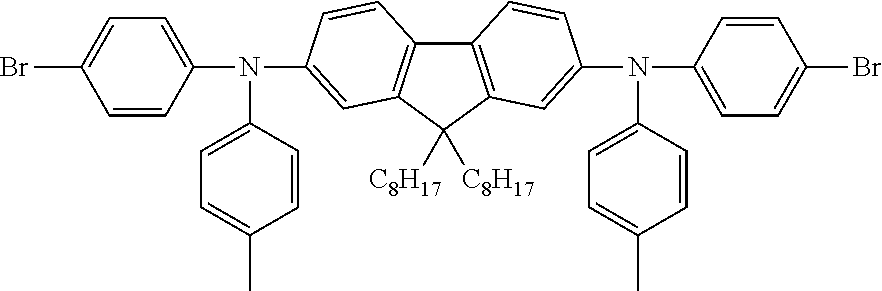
C1=CC(N(C2=CC=C(C)C=C2)C2=CC3=C(C4=C(C3([C8H17])[C8H17])C=C(N(C3=CC=C(C)C=C3)C3=CC=C(Br)C=C3)C=C4)C=C2)=CC=C1Br
